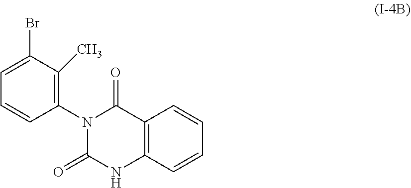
C1=C(Br)C(C)=C(N2C(=O)NC3=C(C2=O)C=CC=C3)C=C1
